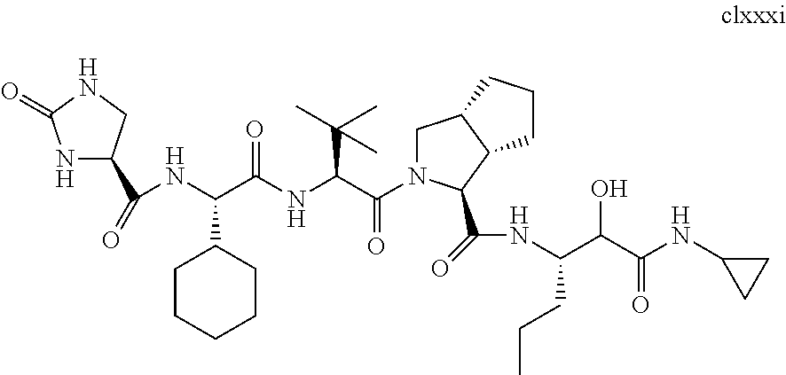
N1C(C(=O)NC(C(NC(C(=O)N2CC3C(C2C(=O)NC(C(C(NC2CC2)=O)O)CCC)CCC3)C(C)(C)C)=O)C2CCCCC2)CNC1=O
